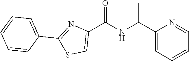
C1(C(NC(C2=CSC(C3=CC=CC=C3)=N2)=O)C)=CC=CC=N1
